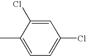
CC1=CC=C(Cl)C=C1Cl
